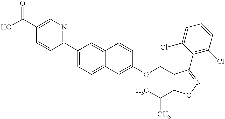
C1(C(O)=O)=CN=C(C2=CC=C3C(=C2)C=CC(OCC2=C(C(C)C)ON=C2C2=C(Cl)C=CC=C2Cl)=C3)C=C1
